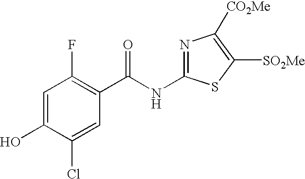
C1=C(O)C(Cl)=CC(C(NC2=NC([CO2Me])=C([SO2Me])S2)=O)=C1F
